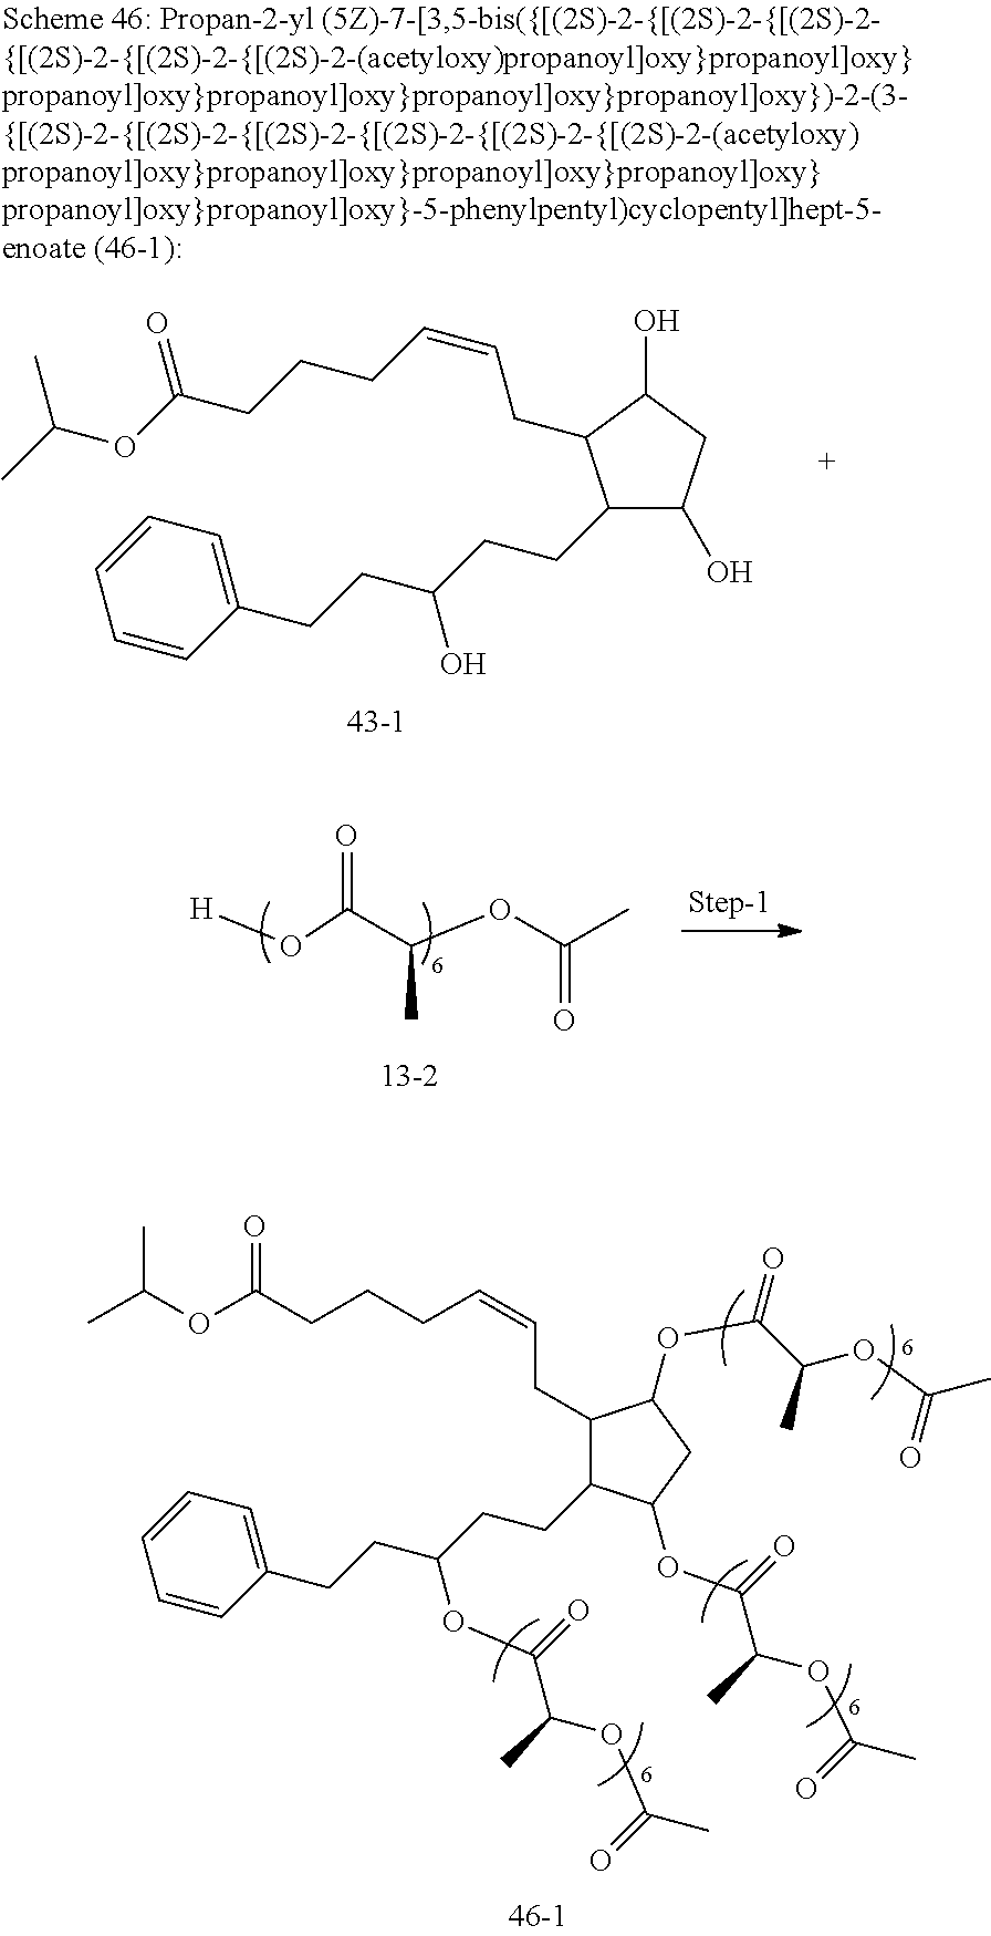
O(C(C(OC(C)=O)C)=O)[H].C1(CCC(CCC2=CC=CC=C2)O)C(O)CC(O)C1CC=CCCCC(OC(C)C)=O.C1(CC=CCCCC(OC(C)C)=O)C(OC(C(OC(C)=O)C)=O)CC(OC(C(OC(C)=O)C)=O)C1CCC(CCC1=CC=CC=C1)OC(C(OC(C)=O)C)=O
